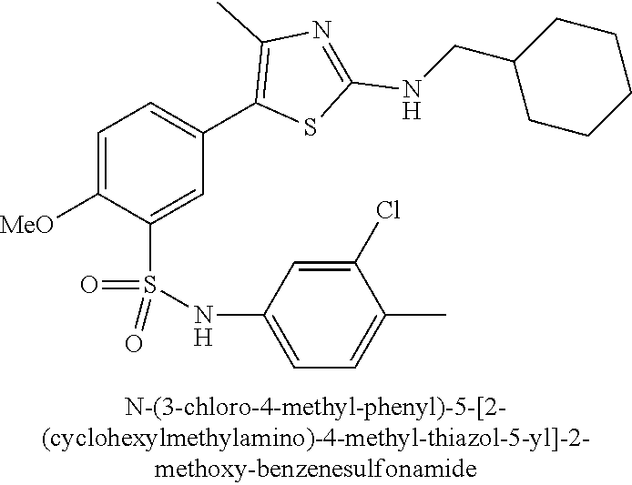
C1=C([MeO])C(S(NC2=CC=C(C)C(Cl)=C2)(=O)=O)=CC(C2=C(C)N=C(NCC3CCCCC3)S2)=C1
